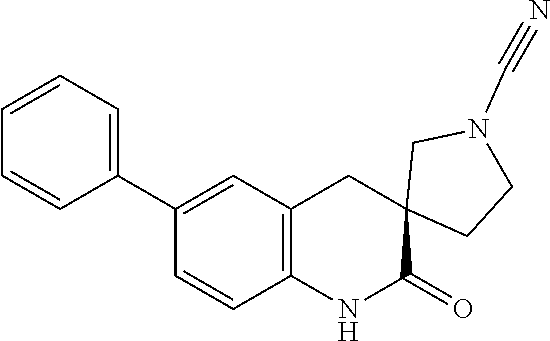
C1=CC=C(C2=CC3=C(C=C2)NC(=O)C2(C3)CCN(C#N)C2)C=C1
